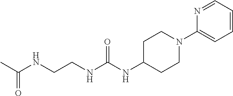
CC(NCCNC(NC1CCN(C2=CC=CC=N2)CC1)=O)=O
